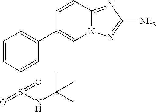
C1=CC(S(NC(C)(C)C)(=O)=O)=CC(C2=CN3C(=NC(N)=N3)C=C2)=C1
